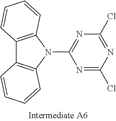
N1(C2=NC(Cl)=NC(Cl)=N2)C2=C(C3=C1C=CC=C3)C=CC=C2
